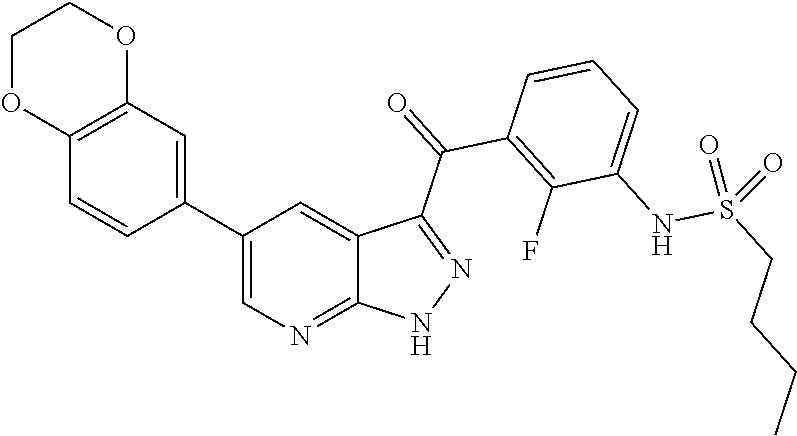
C12=C(C=C(C3=CN=C4C(=C3)C(C(=O)C3=C(F)C(NS(CCCC)(=O)=O)=CC=C3)=NN4)C=C1)OCCO2
